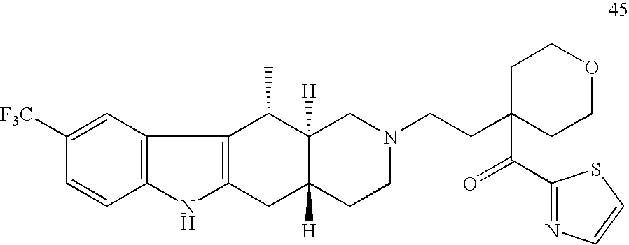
C1([F3C])=CC2=C(C=C1)NC1=C2C(C)C2([H])C([H])(C1)CCN(CCC1(C(=O)C3=NC=CS3)CCOCC1)C2
